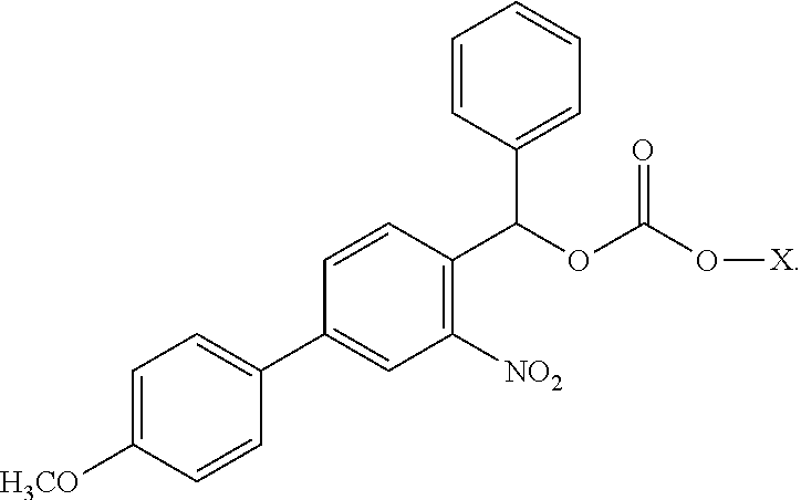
C1=C([H3CO])C=CC(C2=CC([NO2])=C(C(OC(O[X])=O)C3=CC=CC=C3)C=C2)=C1
